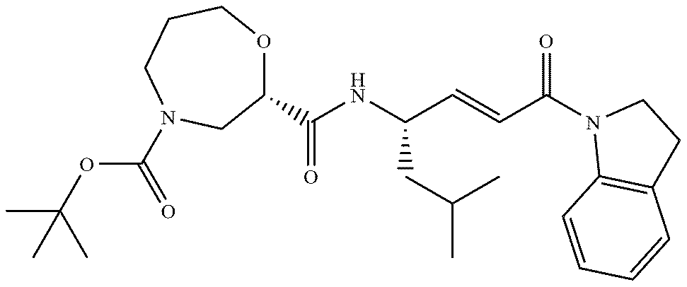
C1(C(NC(C=CC(N2C3=C(CC2)C=CC=C3)=O)CC(C)C)=O)OCCCN(C(OC(C)(C)C)=O)C1
